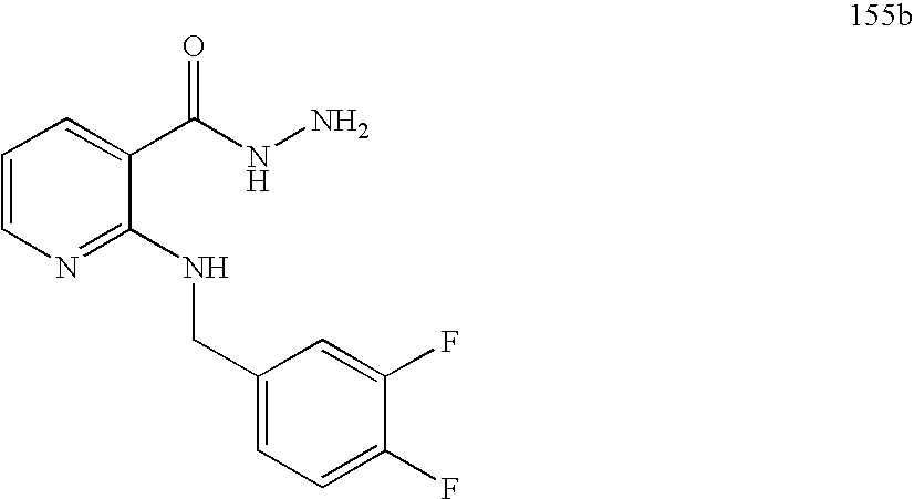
C1=CN=C(NCC2=CC=C(F)C(F)=C2)C(C(NN)=O)=C1
